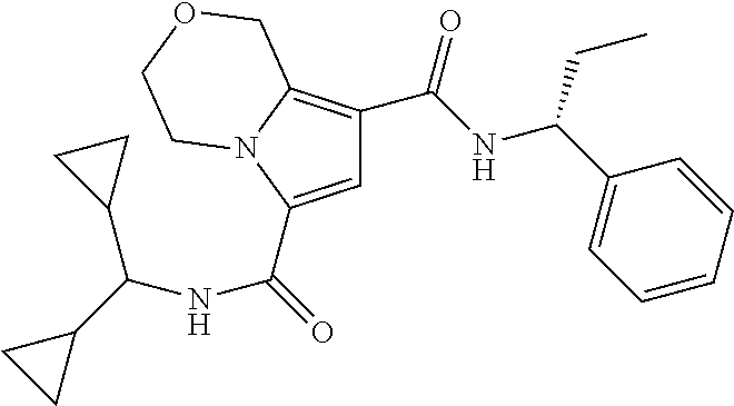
C1=C(C(=O)NC(C2CC2)C2CC2)N2C(=C1C(NC(C1=CC=CC=C1)CC)=O)COCC2
